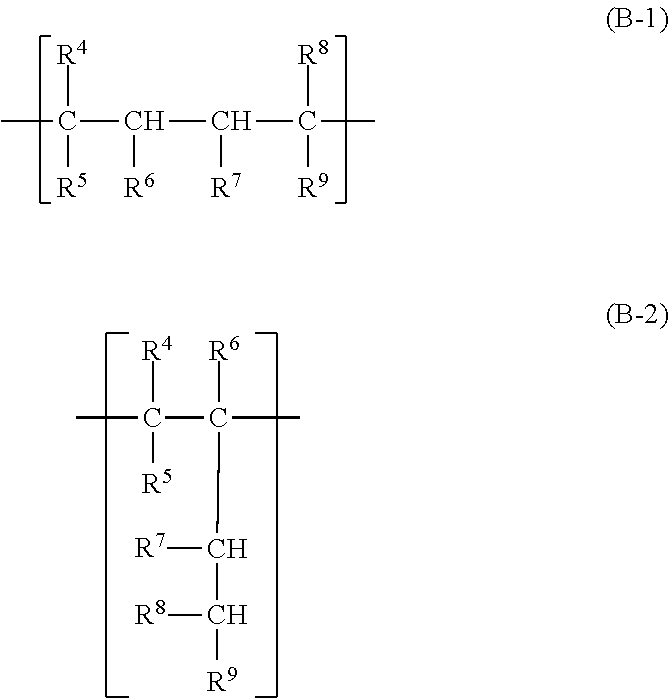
[R4]C(C)(C(C(C(C)([R8])[R9])[R7])[R6])[R5].[R4]C(C(C)([R6])C([R7])C([R9])[R8])(C)[R5]
